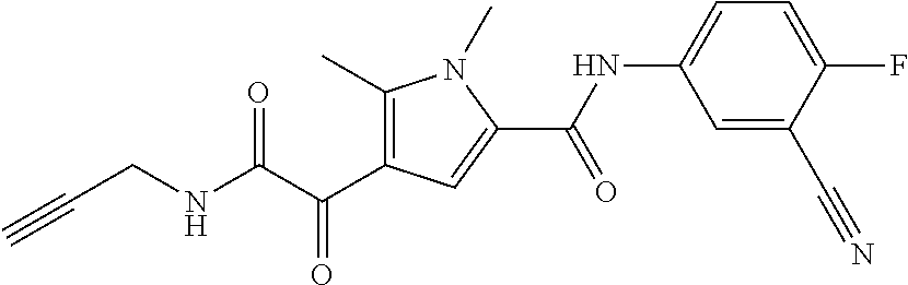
C1(C)=C(C(=O)C(=O)NCC#C)C=C(C(NC2=CC=C(F)C(C#N)=C2)=O)N1C
